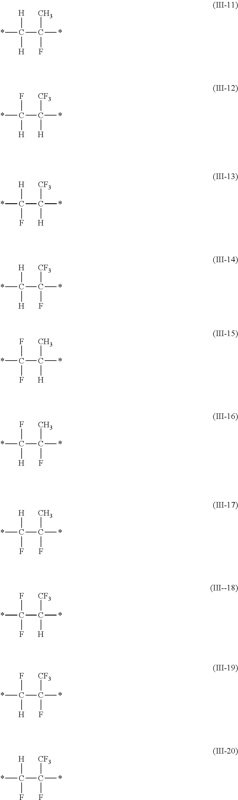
*C(C(*)(C)F)([H])[H].*C(C(*)([CF3])[H])(F)[H].*C(C(*)([CF3])[H])([H])F.*C(C(*)([CF3])F)([H])[H].*C(C(*)(C)[H])(F)F.*C(C(*)(C)F)(F)[H].*C(C(*)(C)F)([H])F.*C(C(*)([CF3])[H])(F)F.*C(C(*)([CF3])F)(F)[H].*C(C(*)([CF3])F)([H])F
